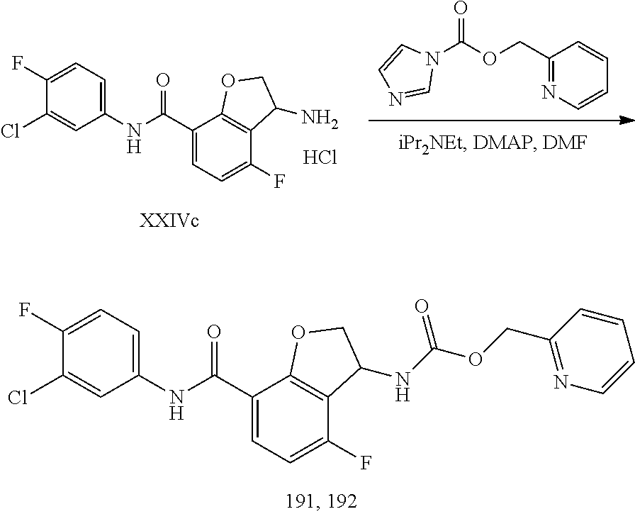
C1(Cl)=CC(NC(C2=CC=C(F)C3=C2OCC3NC(OCC2=NC=CC=C2)=O)=O)=CC=C1F.N1(C(OCC2=NC=CC=C2)=O)C=CN=C1.C1(Cl)=CC(NC(C2=CC=C(F)C3=C2OCC3N)=O)=CC=C1F.Cl
